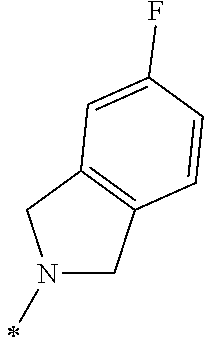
N1(C)CC2=C(C1)C=C(F)C=C2
